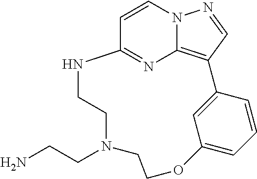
C12=NC3=C(C=NN3C=C1)C1=CC(=CC=C1)OCCN(CCN)CCN2
